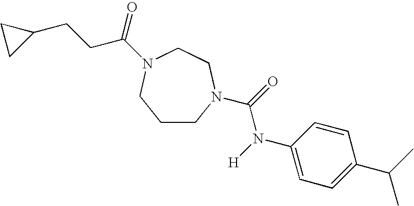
C1CN(C(=O)N([H])C2=CC=C(C(C)C)C=C2)CCN(C(=O)CCC2CC2)C1
